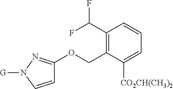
C1(C(F)F)=C(COC2=NN([G])C=C2)C([CO2CH(CH3)2])=CC=C1
